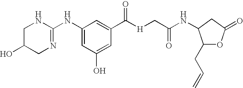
C1(NC2=NCC(O)CN2)=CC(O)=CC(C([H]CC(NC2C(CC=C)OC(=O)C2)=O)=O)=C1
